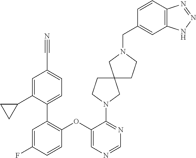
C1=C(F)C=CC(OC2=CN=CN=C2N2CC3(CC2)CCN(CC2=CC4=C(C=C2)N=NN4)C3)=C1C1=CC=C(C#N)C=C1C1CC1
